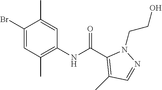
C1(Br)=CC(C)=C(NC(C2=C(C)C=NN2CCO)=O)C=C1C
